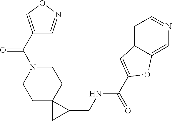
C1C2(CCN(C(=O)C3=CON=C3)C1)CC2CNC(=O)C1=CC2=CC=NC=C2O1
